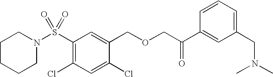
C1CCCN(S(C2=C(Cl)C=C(Cl)C(COCC(C3=CC(CN(C)C)=CC=C3)=O)=C2)(=O)=O)C1
